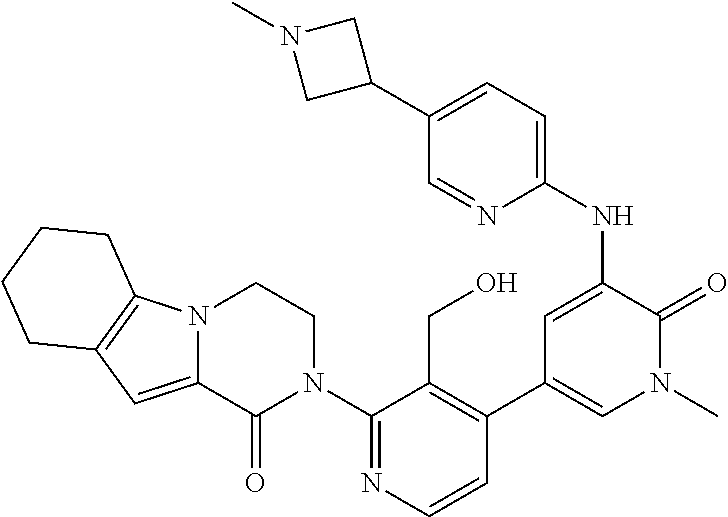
C1=CN=C(N2CCN3C(=CC4=C3CCCC4)C2=O)C(CO)=C1C1=CN(C)C(=O)C(NC2=CC=C(C3CN(C)C3)C=N2)=C1
